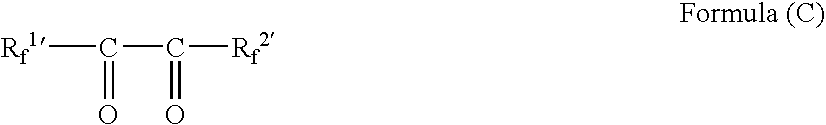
[Rf1]C(=O)C(=O)[Rf2]
